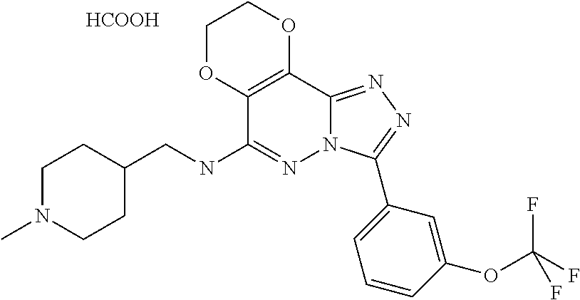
C1OC2=C(OC1)C1=NN=C(C3=CC=CC(OC(F)(F)F)=C3)N1N=C2NCC1CCN(C)CC1.[HCOOH]
